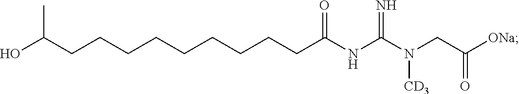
C(CCCCCCCCC(NC(N(CC([ONa])=O)[CD3])=N)=O)C(O)C
